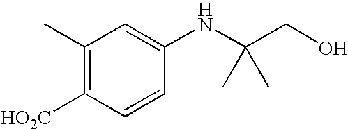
C1(C)=C([HO2C])C=CC(NC(CO)(C)C)=C1
